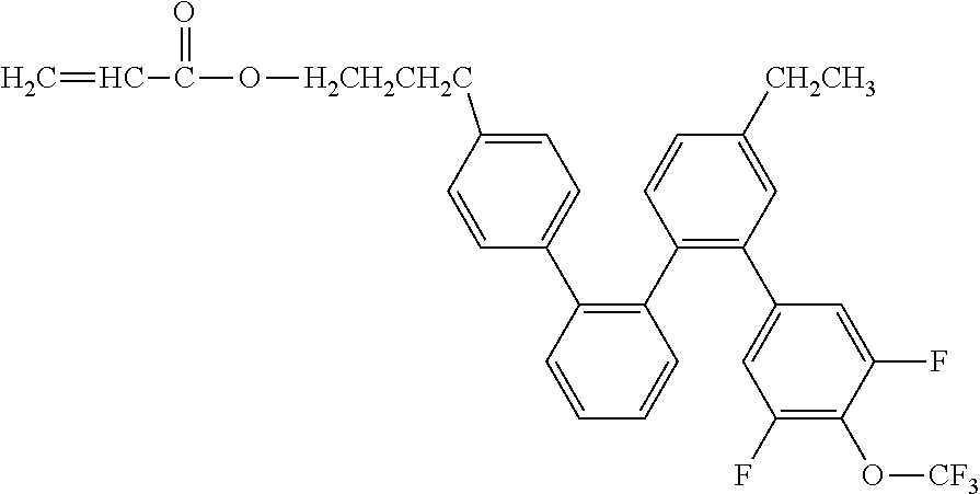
C=CC(=O)O[H2CH2CH2C]C1=CC=C(C2=C(C3=C(C4=CC(F)=C(O[CF3])C(F)=C4)C=C([CH2CH3])C=C3)C=CC=C2)C=C1
